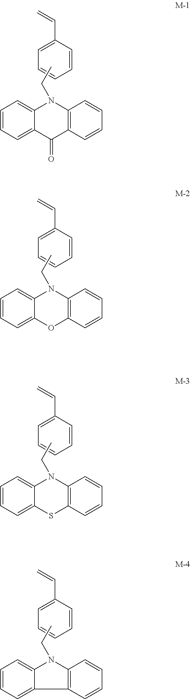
C=CC1=CC=CC=C1.C1=CC=C2C(=C1)N(CC)C1=C(C2=O)C=CC=C1.C=CC1=CC=CC=C1.C1=CC=C2C(=C1)N(CC)C1=C(O2)C=CC=C1.C=CC1=CC=CC=C1.C1=CC=C2C(=C1)N(CC)C1=C(S2)C=CC=C1.C=CC1=CC=CC=C1.C1=CC=C2C(=C1)N(CC)C1=C2C=CC=C1
